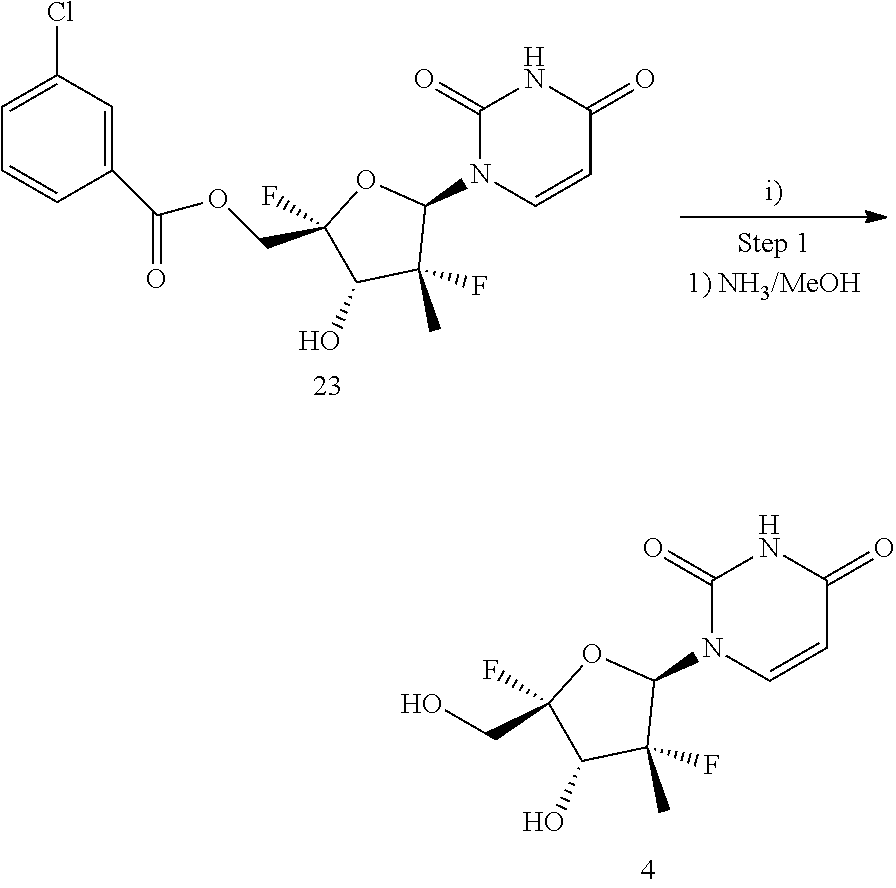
C1(=O)N(C2OC(COC(C3=CC(Cl)=CC=C3)=O)(F)C(O)C2(F)C)C=CC(=O)N1.C1(=O)N(C2OC(CO)(F)C(O)C2(F)C)C=CC(=O)N1
